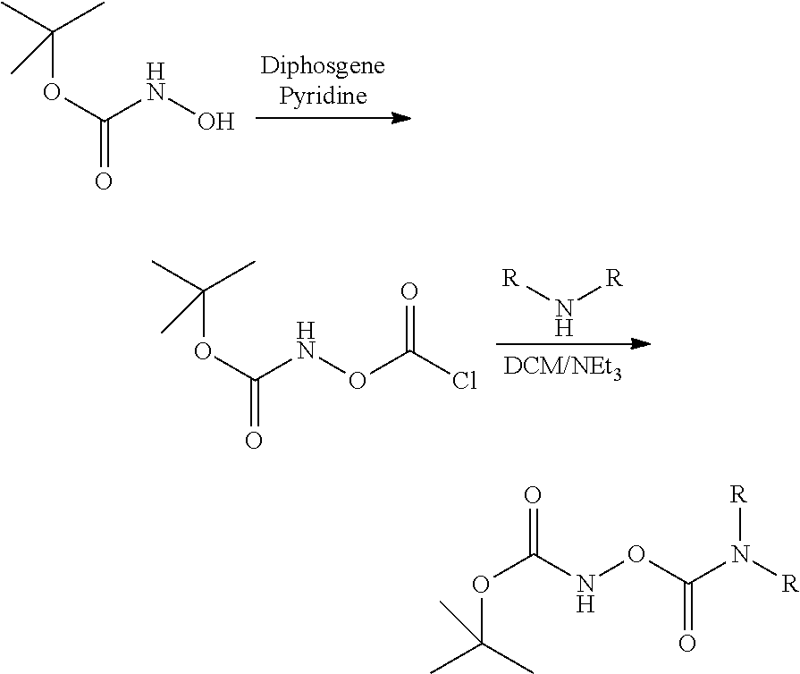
O(C(NO)=O)C(C)(C)C.O(C(NOC(Cl)=O)=O)C(C)(C)C.N([R])[R].O(C(NOC(N([R])[R])=O)=O)C(C)(C)C
